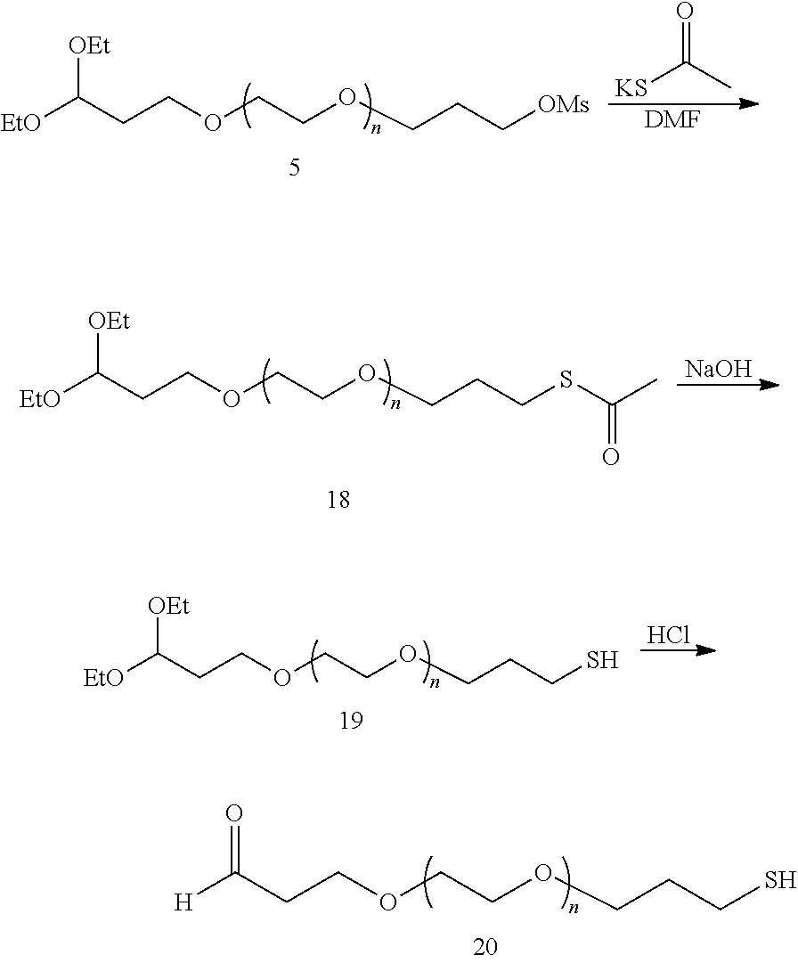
[H]C(CCOCCOCCCS)=O.[EtO]C(CCOCCOCCC[OMs])[OEt].[KS]C(C)=O.[DMF].[NaOH].[EtO]C(CCOCCOCCCSC(C)=O)[OEt].[EtO]C(CCOCCOCCCS)[OEt].Cl
